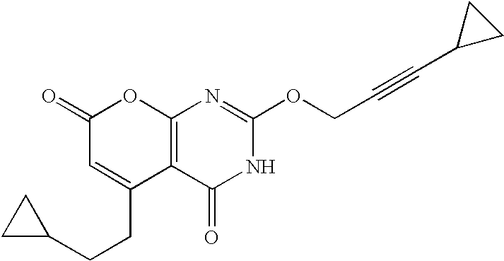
C12=C(C(=O)NC(OCC#CC3CC3)=N1)C(CCC1CC1)=CC(=O)O2
